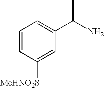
C1=CC([MeHNO2S])=CC(C(C)N)=C1
